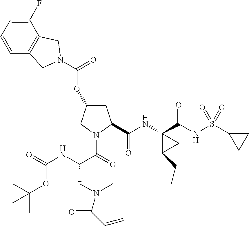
O=C(OC1CC(C(NC2(C(NS(C3CC3)(=O)=O)=O)C(CC)C2)=O)N(C(=O)C(NC(=O)OC(C)(C)C)CN(C)C(C=C)=O)C1)N1CC2=C(C(F)=CC=C2)C1
